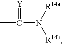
CC(=[Y])N([R14a])[R14b]
